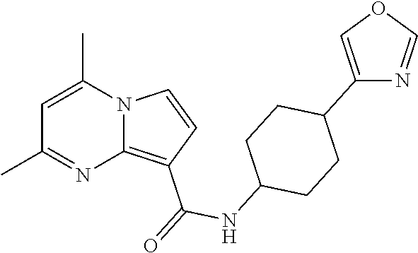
C1=C(C)N2C(=C(C(=O)NC3CCC(C4=COC=N4)CC3)C=C2)N=C1C
